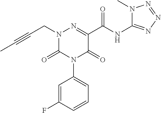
N1(CC#CC)C(=O)N(C2=CC=CC(F)=C2)C(=O)C(C(NC2=NN=NN2C)=O)=N1
